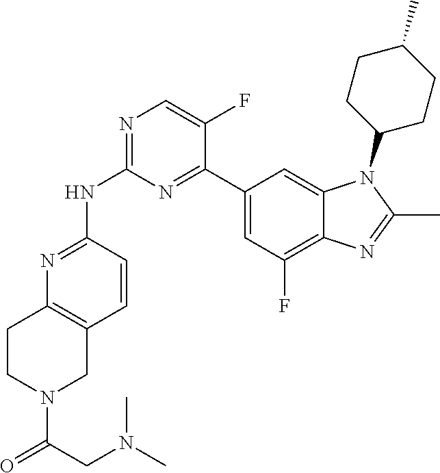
N1=C(NC2=NC=C(F)C(C3=CC(F)=C4C(=C3)N(C3CCC(C)CC3)C(C)=N4)=N2)C=CC2=C1CCN(C(=O)CN(C)C)C2
